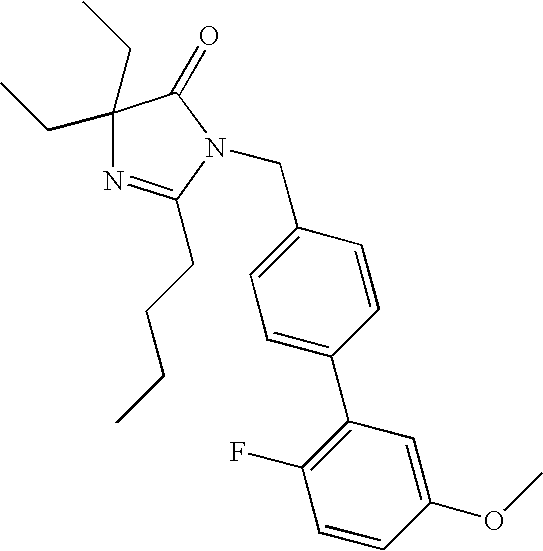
C1(CC)(CC)N=C(CCCC)N(CC2=CC=C(C3=C(F)C=CC(OC)=C3)C=C2)C1=O
